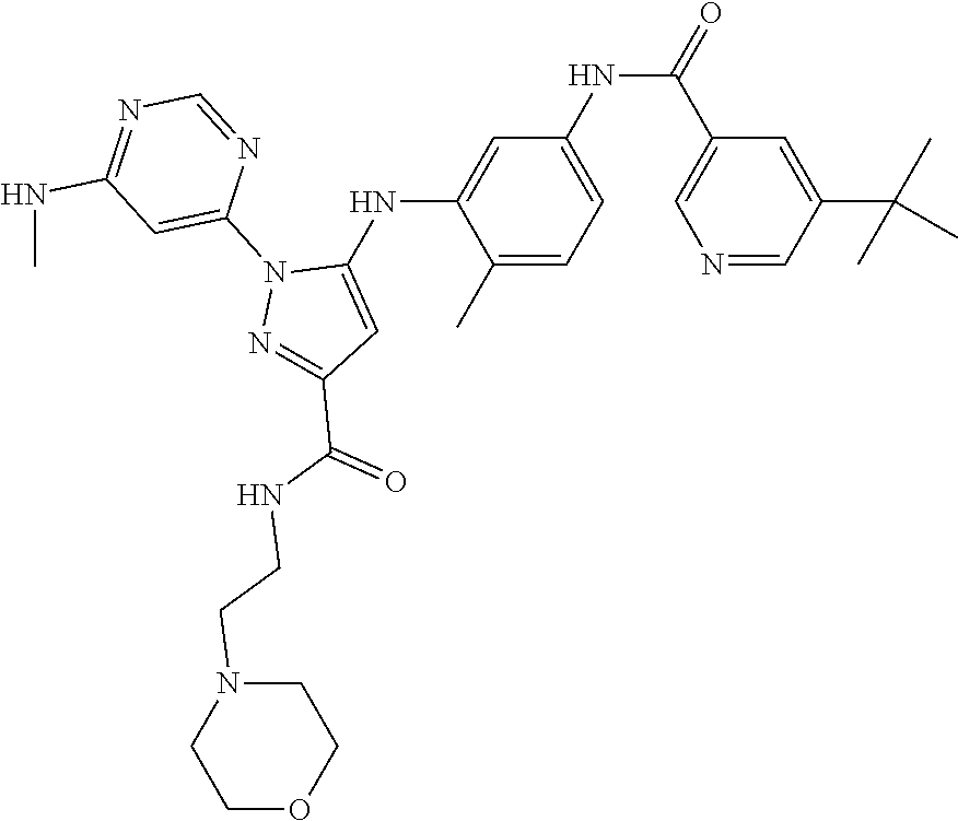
C1(C)=CC=C(NC(=O)C2=CN=CC(C(C)(C)C)=C2)C=C1NC1=CC(C(NCCN2CCOCC2)=O)=NN1C1=CC(NC)=NC=N1
